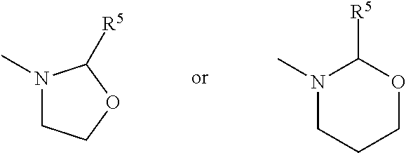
N1(C)CCOC1[R5].N1(C)CCCOC1[R5]
